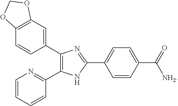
C1(C2=C(C3=NC=CC=C3)NC(C3=CC=C(C(=O)[NH2])C=C3)=N2)=CC2=C(C=C1)OCO2
